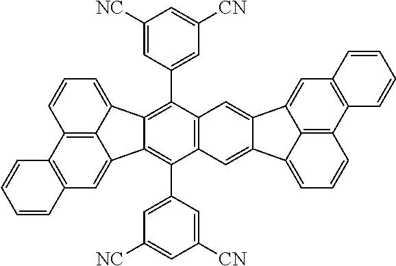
C12=C3C(=CC=C1)C1=C(C4=CC([CN])=CC([NC])=C4)C4=C(C(C5=CC([NC])=CC([CN])=C5)=C1C3=CC1=C2C=CC=C1)C=C1C(=C4)C2=CC3=C(C4=C2C1=CC=C4)C=CC=C3
